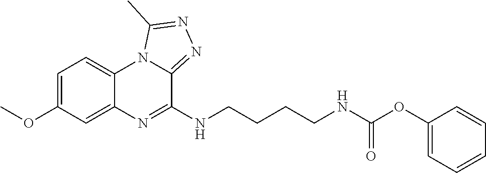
C1=C(OC)C=C2C(=C1)N1C(=NN=C1C)C(NCCCCNC(OC1=CC=CC=C1)=O)=N2
